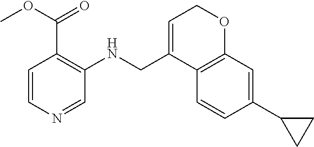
C1=C(CNC2=C(C(OC)=O)C=CN=C2)C2=C(OC1)C=C(C1CC1)C=C2
